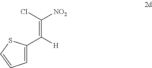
C([H])(=C(Cl)[NO2])C1=CC=CS1
